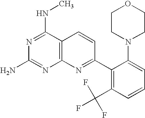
N1=C(NC)C2=C(N=C1N)N=C(C1=C(C(F)(F)F)C=CC=C1N1CCOCC1)C=C2
